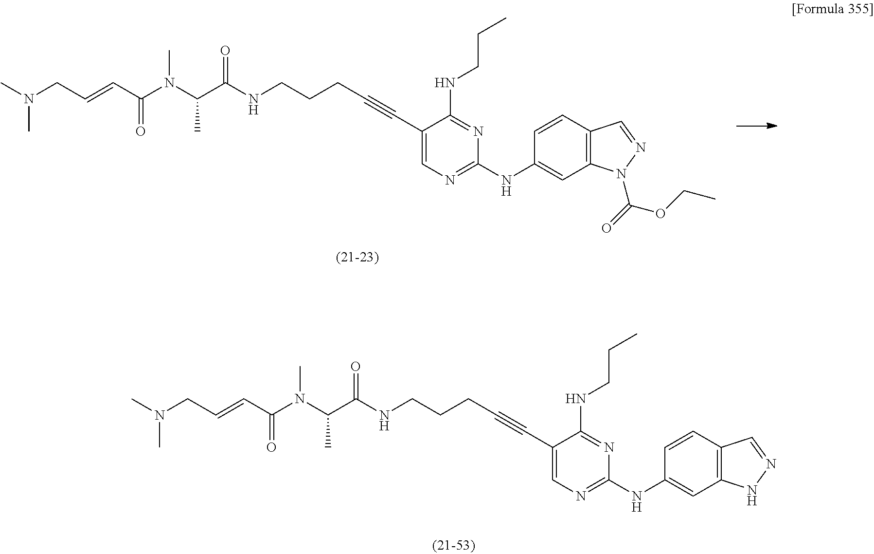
CN(CC=CC(N(C(C(NCCCC#CC1=CN=C(NC2=CC3=C(C=C2)C=NN3C(OCC)=O)N=C1NCCC)=O)C)C)=O)C.CN(CC=CC(N(C(C(NCCCC#CC1=CN=C(NC2=CC3=C(C=C2)C=NN3)N=C1NCCC)=O)C)C)=O)C
